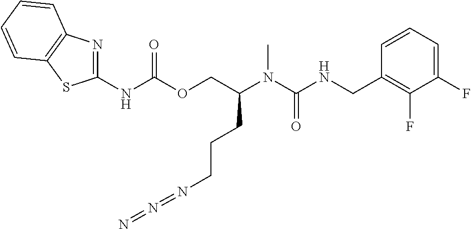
C1=CC(CNC(N(C(COC(=O)NC2=NC3=C(S2)C=CC=C3)CCCN=N=N)C)=O)=C(F)C(F)=C1
